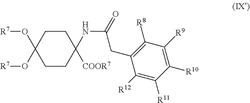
C1CC(NC(=O)CC2=C([R8])C([R9])=C([R10])C([R11])=C2[R12])([COOR7])CCC1(O[R7])O[R7]
